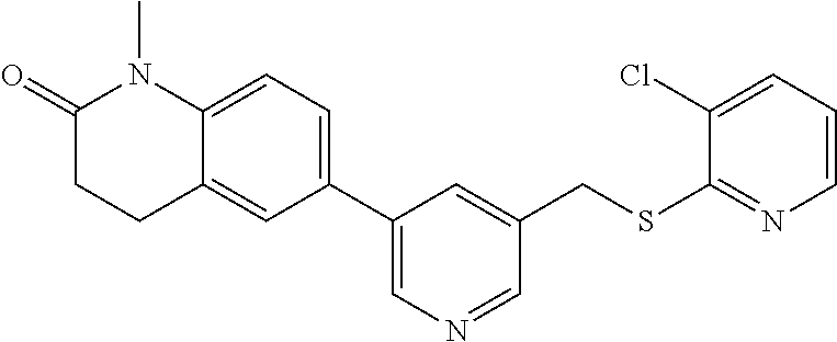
C1(C2=CC=C3C(=C2)CCC(=O)N3C)=CN=CC(CSC2=NC=CC=C2Cl)=C1
